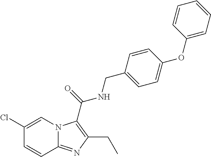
C1(Cl)=CN2C(=NC(CC)=C2C(=O)NCC2=CC=C(OC3=CC=CC=C3)C=C2)C=C1
